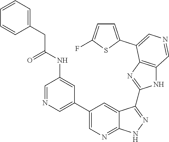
C1=NC=C(C2=CN=C3C(=C2)C(C2=NC4=C(N2)C=NC=C4C2=CC=C(F)S2)=NN3)C=C1NC(CC1=CC=CC=C1)=O
